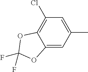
C1(C)=CC(Cl)=C2C(=C1)OC(F)(F)O2
